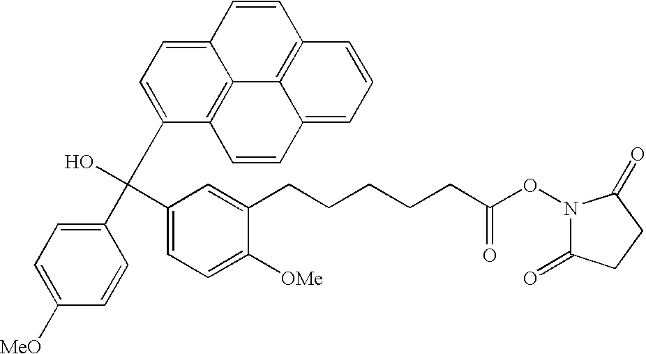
C1(C(O)(C2=CC=C([OMe])C(CCCCCC(ON3C(=O)CCC3=O)=O)=C2)C2=CC=C3C4=C2C=CC2=CC=CC(=C42)C=C3)=CC=C([MeO])C=C1
